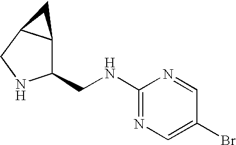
N1=C(NCC2C3C(CN2)C3)N=CC(Br)=C1
